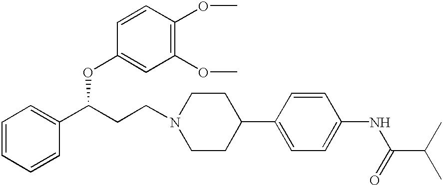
C1=CC=CC(C(CCN2CCC(C3=CC=C(NC(C(C)C)=O)C=C3)CC2)OC2=CC(OC)=C(OC)C=C2)=C1
